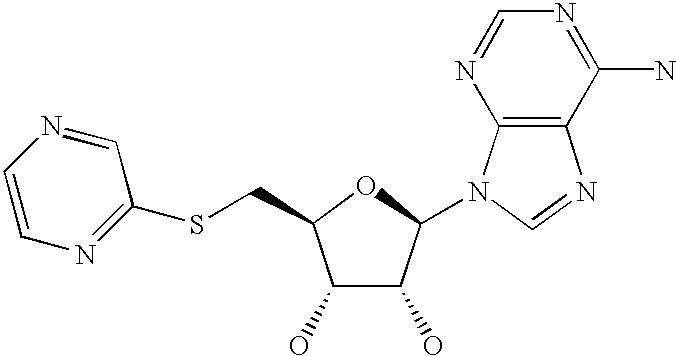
C1(O)C(O)C(N2C3=C(N=C2)C(N)=NC=N3)OC1CSC1=NC=CN=C1
